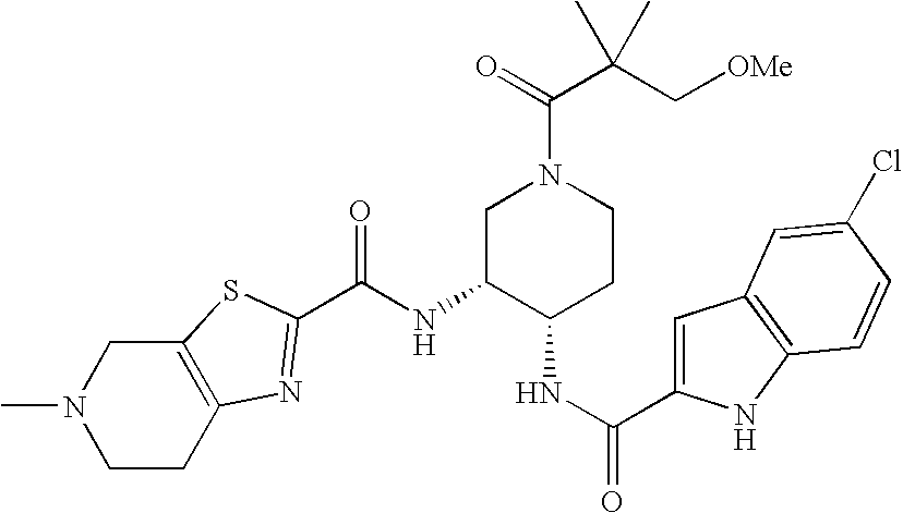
C1C2=C(CN(C)C1)SC(C(=O)NC1C(NC(C3=CC4=C(N3)C=CC(Cl)=C4)=O)CCN(C(C(C[OMe])(C)C)=O)C1)=N2
